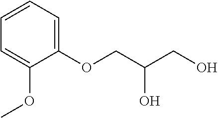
C1=C(OC)C(OCC(CO)O)=CC=C1
